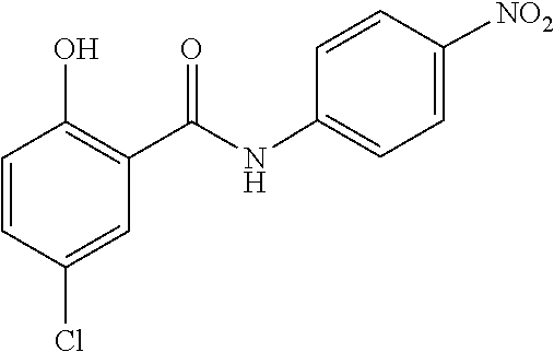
C1(NC(C2=C(O)C=CC(Cl)=C2)=O)=CC=C([NO2])C=C1
